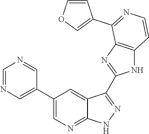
C1=NC=C(C2=CN=C3C(=C2)C(C2=NC4=C(N2)C=CN=C4C2=COC=C2)=NN3)C=N1
